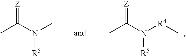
CC(N(C)[R5])=[Z].CC(N([R4]C)[R5])=[Z]
